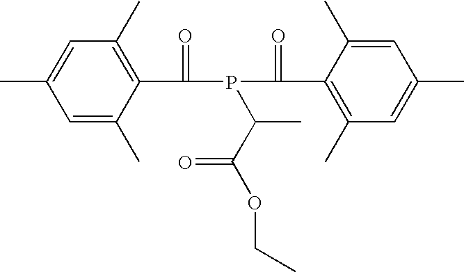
C1=C(C)C(C(=O)P(C(C2=C(C)C=C(C)C=C2C)=O)C(C(OCC)=O)C)=C(C)C=C1C
